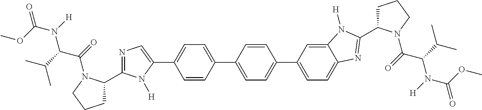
C1=CC(C2=CC=C(C3=CC=C4C(=C3)N([H])C(C3CCCN3C(=O)C(C(C)C)N(C(=O)OC)[H])=N4)C=C2)=CC=C1C1=CN=C(C2CCCN2C(=O)C(C(C)C)N(C(=O)OC)[H])N1[H]
